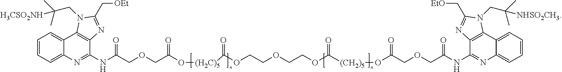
C1=CC=C2C(=C1)C1=C(C(NC(COCC(O[(H2C)5]C(OCCOCCOC([(CH2)5]OC(COCC(NC3=NC4=CC=CC=C4C4=C3N=C(C[EtO])N4CC([NHSO2CH3])(C)C)=O)=O)=O)=O)=O)=O)=N2)N=C(C[OEt])N1CC([H3CSO2NH])(C)C
